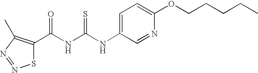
C(NC(NC1=CC=C(OCCCCC)N=C1)=S)(=O)C1=C(C)N=NS1
